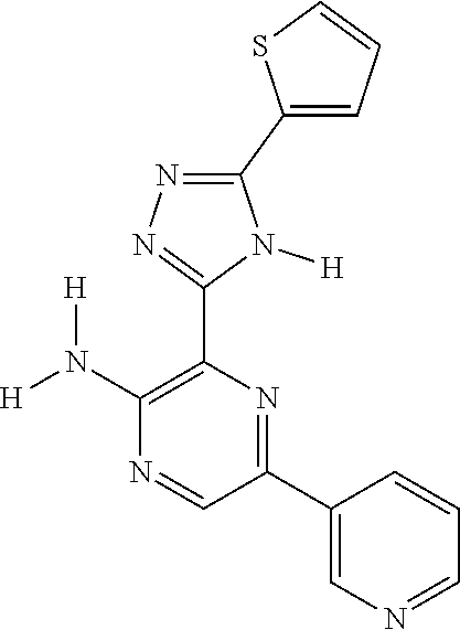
C1(N([H])[H])=C(C2=NN=C(C3=CC=CS3)N2[H])N=C(C2=CN=CC=C2)C=N1
